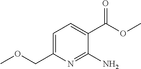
COCC1=CC=C(C(OC)=O)C(N)=N1
